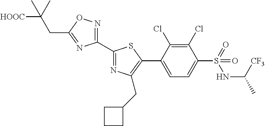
C1(C2=NC(CC3CCC3)=C(C3=CC=C(S(=O)(NC([CF3])C)=O)C(Cl)=C3Cl)S2)=NOC(CC(C)([HOOC])C)=N1
